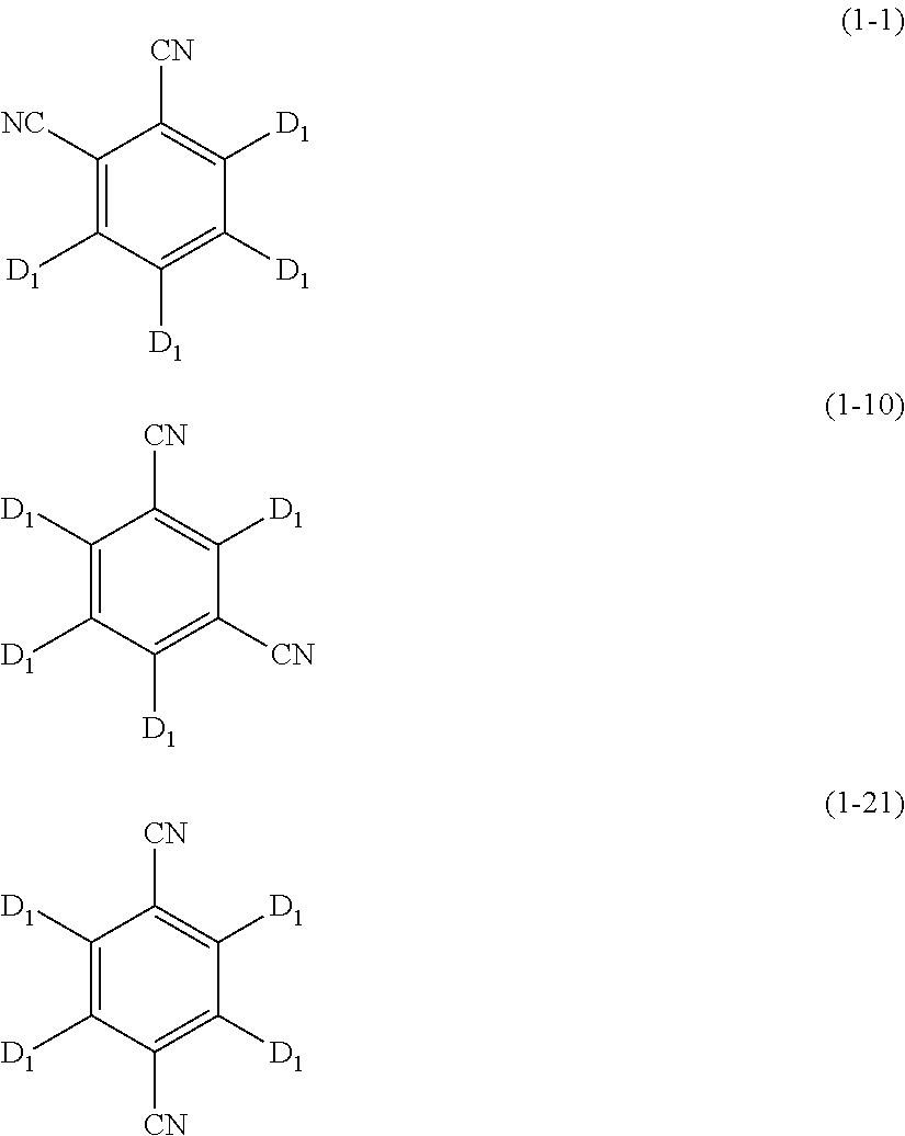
C1([NC])=C([D1])C([D1])=C([D1])C([D1])=C1[CN].C1([D1])=C([D1])C([D1])=C([CN])C([D1])=C1[CN].C1([D1])=C([D1])C([CN])=C([D1])C([D1])=C1[CN]
